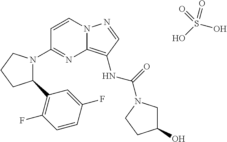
C1=CN2C(=C(NC(=O)N3CC(O)CC3)C=N2)N=C1N1C(C2=C(F)C=CC(F)=C2)CCC1.OS(O)(=O)=O
